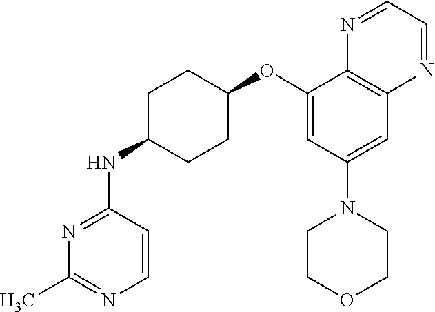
CC1=NC=CC(NC2CCC(OC3=CC(N4CCOCC4)=CC4=C3N=CC=N4)CC2)=N1
